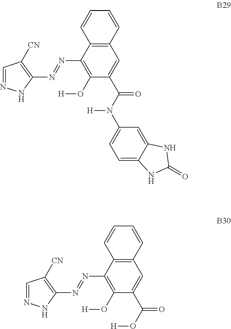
C1=NNC(N=NC2=C(O[H])C(C(N(C3=CC=C4C(=C3)NC(=O)N4)[H])=O)=CC3=C2C=CC=C3)=C1[CN].C1=NNC(N=NC2=C(O[H])C(C(O[H])=O)=CC3=C2C=CC=C3)=C1[CN]
